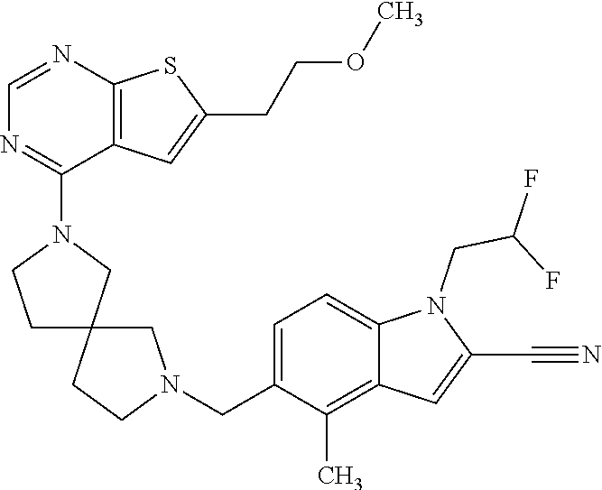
N1(C2=NC=NC3=C2C=C(CCOC)S3)CC2(CC1)CN(CC1=CC=C3C(=C1C)C=C(C#N)N3CC(F)F)CC2
